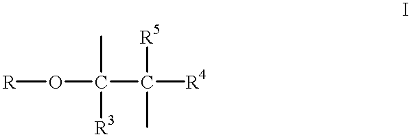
[R]OC(C)([R3])C([R4])([R5])C
